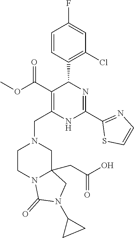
C1=CC(C2C(C(OC)=O)=C(CN3CCN4C(CC(O)=O)(C3)CN(C3CC3)C4=O)NC(C3=NC=CS3)=N2)=C(Cl)C=C1F
